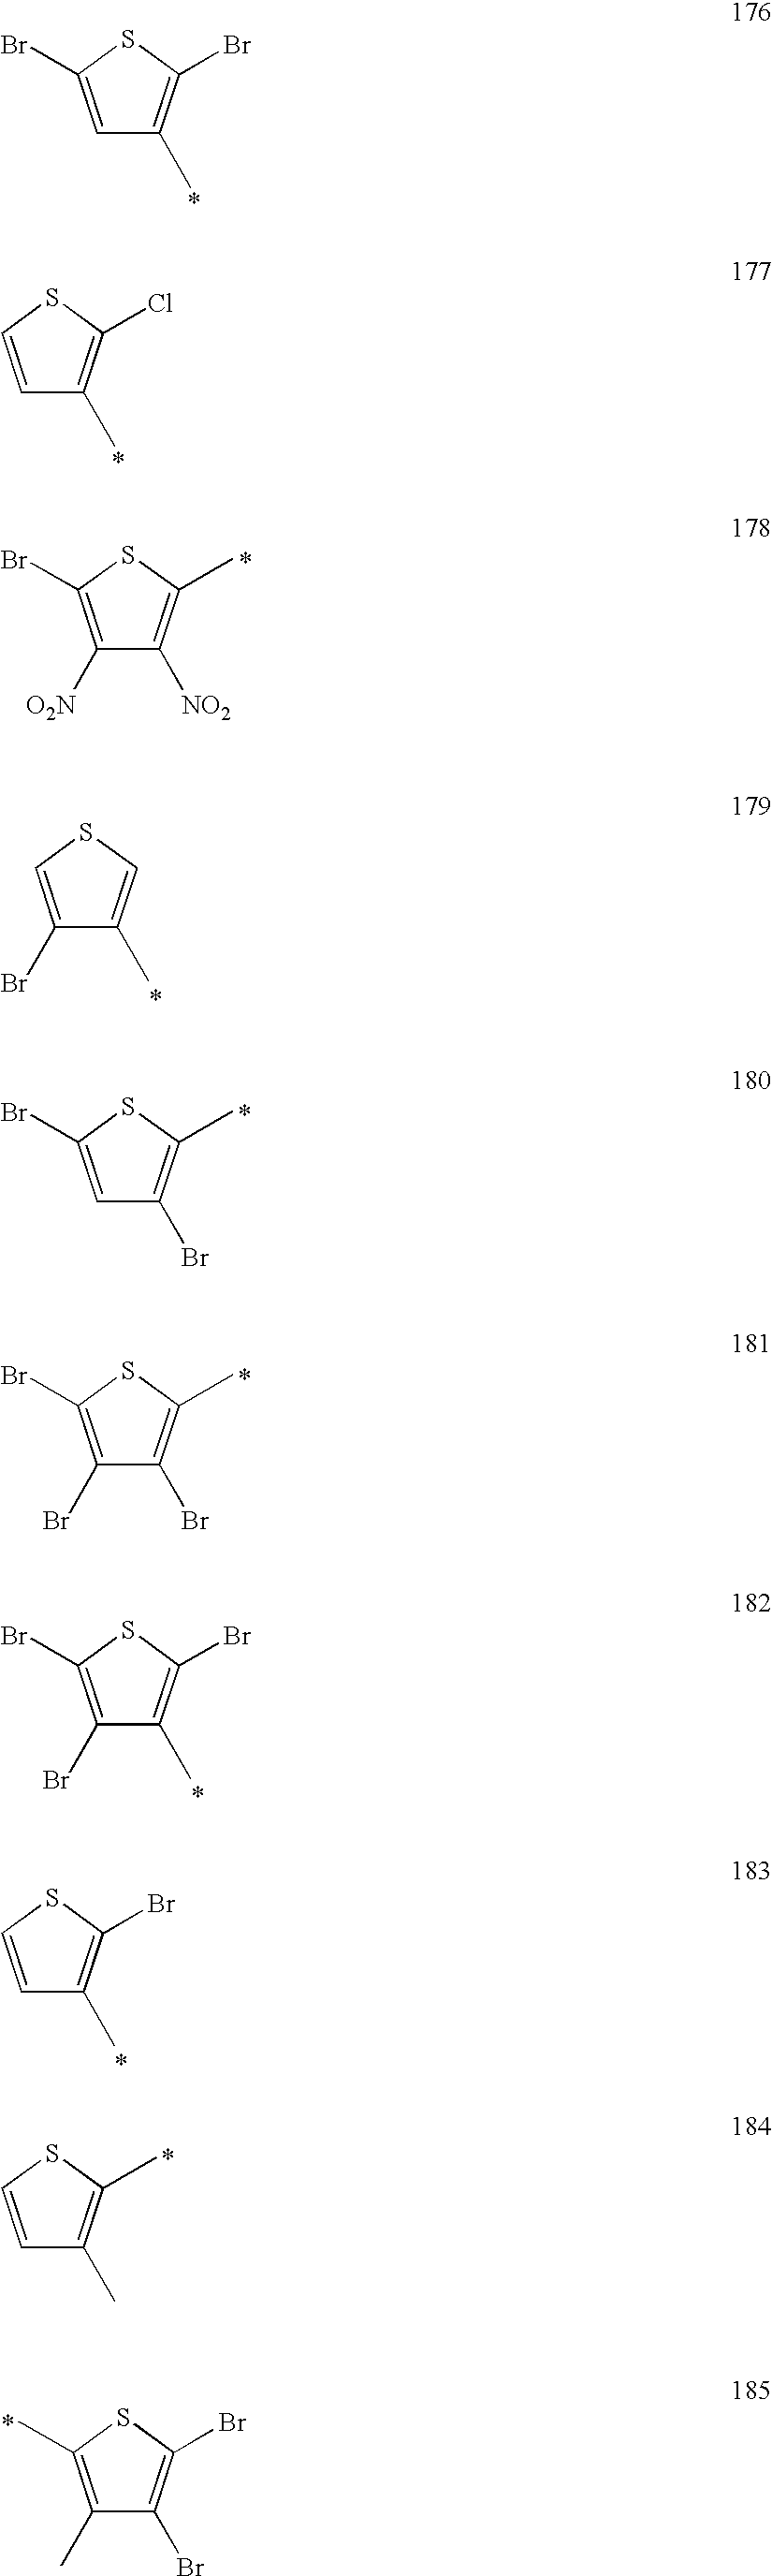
C1=C(Br)SC(Br)=C1C.C1=CSC(Cl)=C1C.C1([O2N])=C(Br)SC(C)=C1[NO2].C1(Br)=CSC=C1C.C1=C(Br)SC(C)=C1Br.C1(Br)=C(Br)SC(C)=C1Br.C1(Br)=C(Br)SC(Br)=C1C.C1=CSC(Br)=C1C.C1=CSC(C)=C1C.C1(C)=C(C)SC(Br)=C1Br
